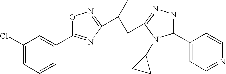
O1N=C(C(C)CC2=NN=C(C3=CC=NC=C3)N2C2CC2)N=C1C1=CC(Cl)=CC=C1
